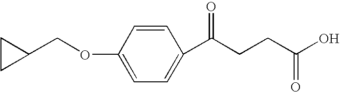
C(OC1=CC=C(C(CCC(O)=O)=O)C=C1)C1CC1
